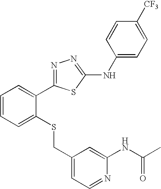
C1=CC([CF3])=CC=C1NC1=NN=C(C2=CC=CC=C2SCC2=CC=NC(NC(C)=O)=C2)S1
